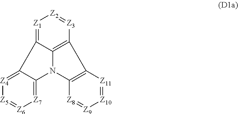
[Z5]1=[Z6][Z7]=C2C(=[Z4]1)C1=[Z1][Z2]=[Z3]C3=C1N2C1=C3[Z11]=[Z10][Z9]=[Z8]1
